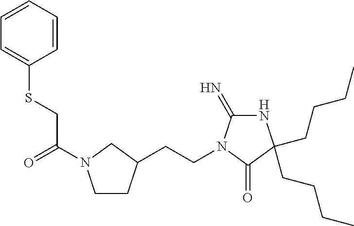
C1CC(CCN2C(=N)NC(CCCC)(CCCC)C2=O)CN1C(CSC1=CC=CC=C1)=O
